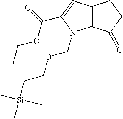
C12=C(C=C(C(=O)OCC)N1COCC[Si](C)(C)C)CCC2=O
